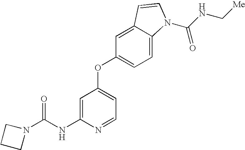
C1=C(NC(N2CCC2)=O)N=CC=C1OC1=CC=C2C(=C1)C=CN2C(NC[Me])=O
